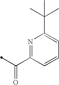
C1=CC(C(=O)C)=NC(C(C)(C)C)=C1
